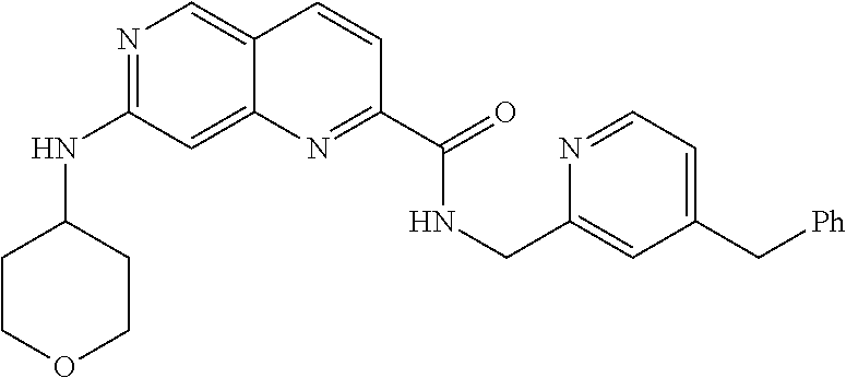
N1=C(NC2CCOCC2)C=C2C(=C1)C=CC(C(=O)NCC1=CC(C[Ph])=CC=N1)=N2
